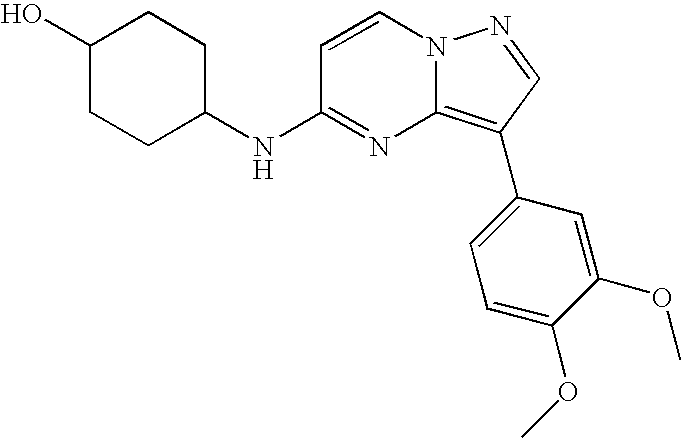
C1(O)CCC(NC2=NC3=C(C4=CC=C(OC)C(OC)=C4)C=NN3C=C2)CC1
